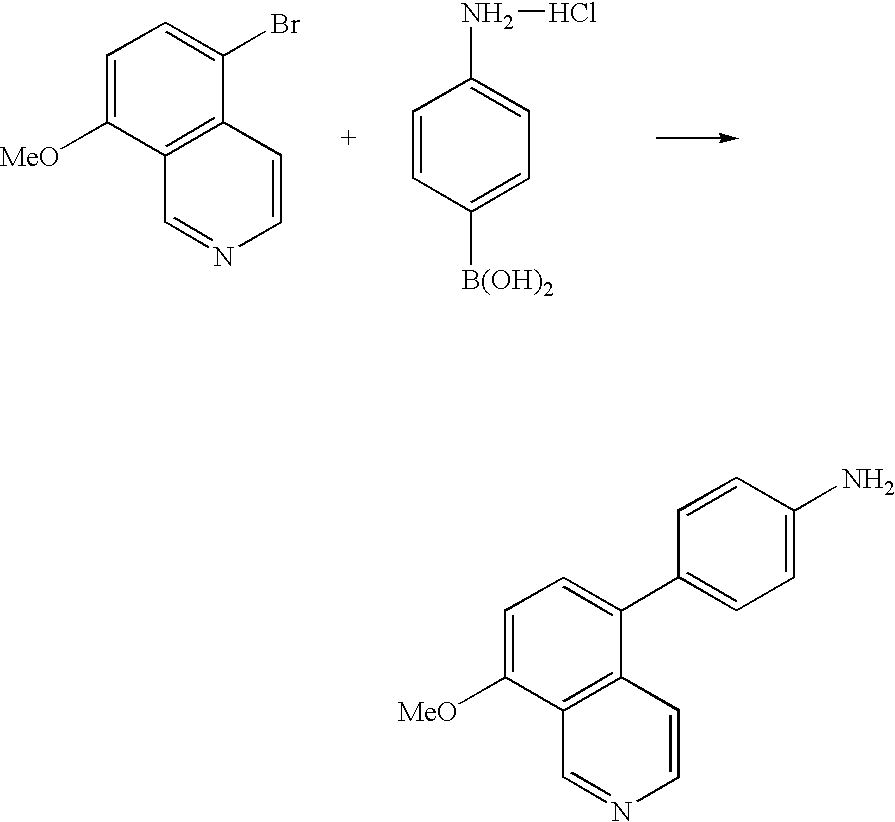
C1=C([MeO])C2=C(C(Br)=C1)C=CN=C2.C1=CC([B(OH)2])=CC=C1NCl.C1=C([MeO])C2=C(C(C3=CC=C(N)C=C3)=C1)C=CN=C2
